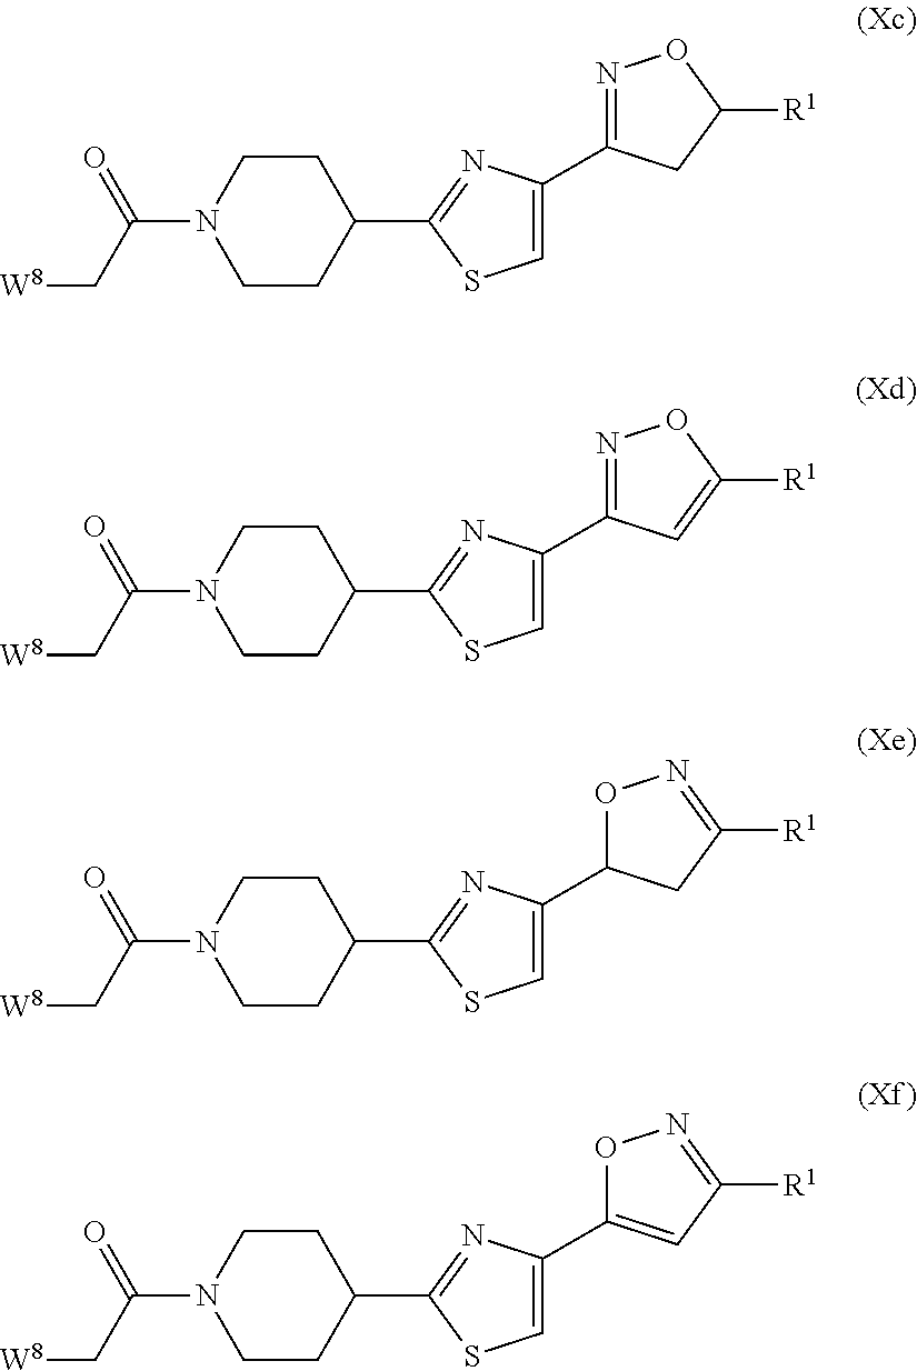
N1(C(C[W8])=O)CCC(C2=NC(C3=NOC([R1])C3)=CS2)CC1.N1(C(C[W8])=O)CCC(C2=NC(C3=NOC([R1])=C3)=CS2)CC1.N1(C(C[W8])=O)CCC(C2=NC(C3ON=C([R1])C3)=CS2)CC1.N1(C(C[W8])=O)CCC(C2=NC(C3=CC([R1])=NO3)=CS2)CC1
